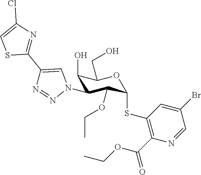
C1(O)C(N2C=C(C3=NC(Cl)=CS3)N=N2)C(OCC)C(SC2=C(C(OCC)=O)N=CC(Br)=C2)OC1CO
